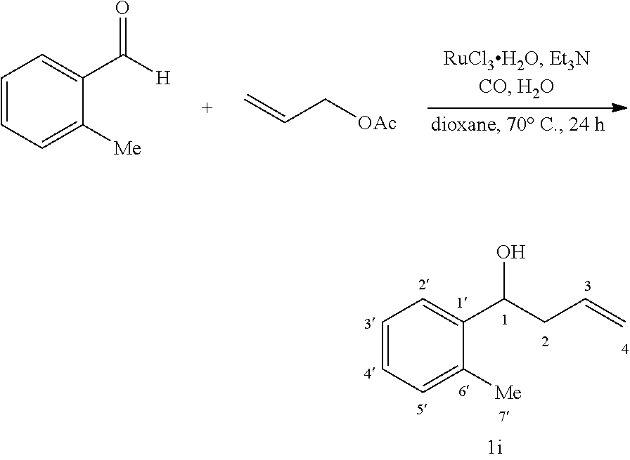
C1=CC=C([Me])C(C(CC=C)O)=C1.C1=CC=C([Me])C(C([H])=O)=C1.C=CC[OAc]
